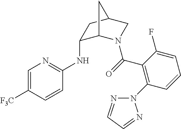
C1=C([F3C])C=CC(NC2C3N(C(=O)C4=C(N5N=CC=N5)C=CC=C4F)CC(C2)C3)=N1
